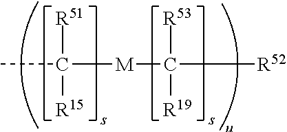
CC([R15])([R51])[M]C([R19])([R53])[R52]
